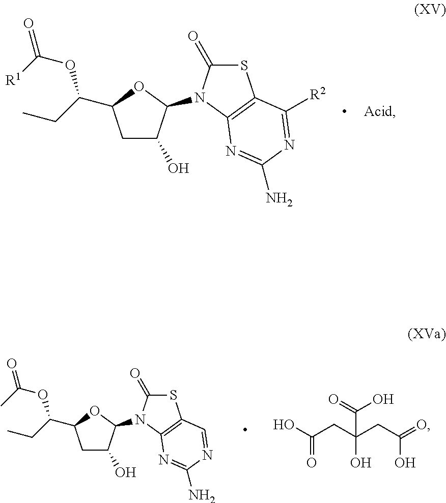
C1C(O)C(N2C(=O)SC3=C2N=C(N)N=C3[R2])OC1C(CC)OC(=O)[R1].C1C(O)C(N2C(=O)SC3=C2N=C(N)N=C3)OC1C(CC)OC(=O)C.C(O)(CC(O)=O)(CC(=O)O)C(=O)O
